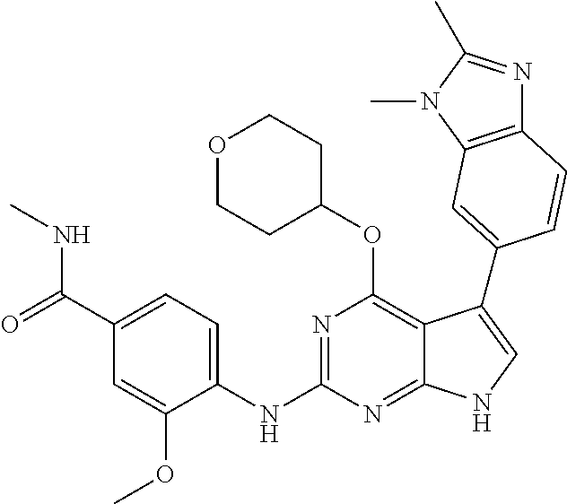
N(C1=NC(OC2CCOCC2)=C2C(=N1)NC=C2C1=CC2=C(N=C(C)N2C)C=C1)C1=CC=C(C(=O)NC)C=C1OC
